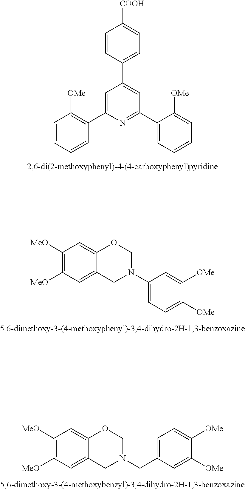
C1=CC=CC(C2=CC(C3=CC=C([COOH])C=C3)=CC(C3=CC=CC=C3[OMe])=N2)=C1[OMe].C1([MeO])=C([MeO])C=C2C(=C1)OCN(C1=CC=C([OMe])C([OMe])=C1)C2.C1([MeO])=C([MeO])C=C2C(=C1)OCN(CC1=CC=C([OMe])C([OMe])=C1)C2
